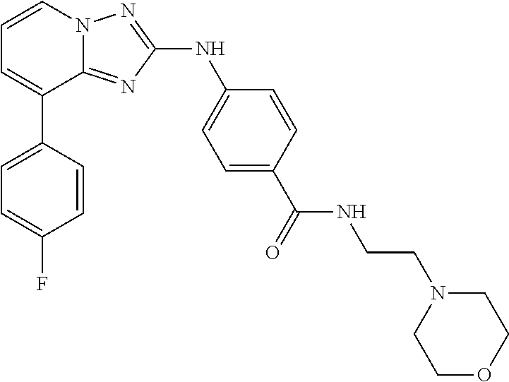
C1=CN2C(=NC(NC3=CC=C(C(=O)NCCN4CCOCC4)C=C3)=N2)C(C2=CC=C(F)C=C2)=C1
